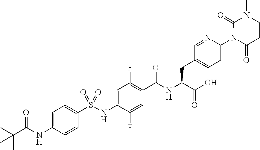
C1=CC(NC(C(C)(C)C)=O)=CC=C1S(NC1=CC(F)=C(C(NC(C(O)=O)CC2=CC=C(N3C(=O)CCN(C)C3=O)N=C2)=O)C=C1F)(=O)=O
